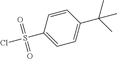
C1=CC(C(C)(C)C)=CC=C1S(Cl)(=O)=O
